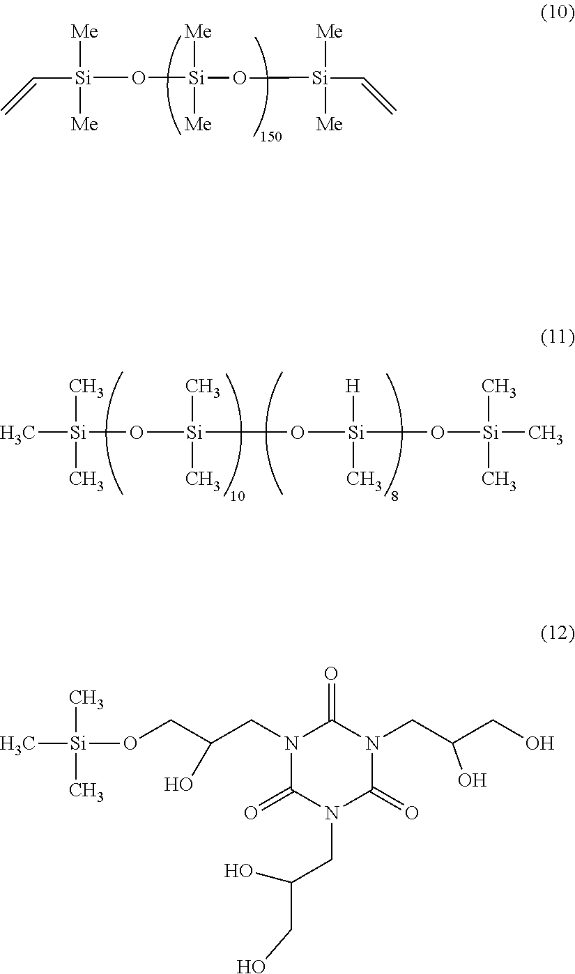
O([Si](C)(C)C)[Si](C)(C)O[Si]([H])(C)O[Si](C)(C)C.O([Si]([Me])([Me])C=C)[Si]([Me])([Me])O[Si](C=C)([Me])[Me].N1(CC(CO[Si](C)(C)C)O)C(=O)N(CC(O)CO)C(=O)N(CC(O)CO)C1=O
